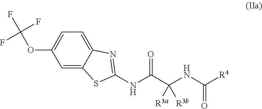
C1=C2C(=CC(OC(F)(F)F)=C1)SC(NC(C(NC([R4])=O)([R3a])[R3b])=O)=N2
